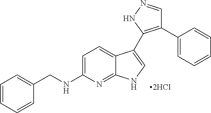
C1=C(NCC2=CC=CC=C2)N=C2C(=C1)C(C1=C(C3=CC=CC=C3)C=NN1)=CN2
